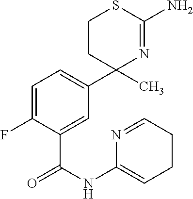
C1=C(F)C(C(NC2=CCCC=N2)=O)=CC(C2(C)N=C(N)SCC2)=C1
